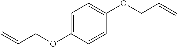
C1=C(OCC=C)C=CC(OCC=C)=C1
